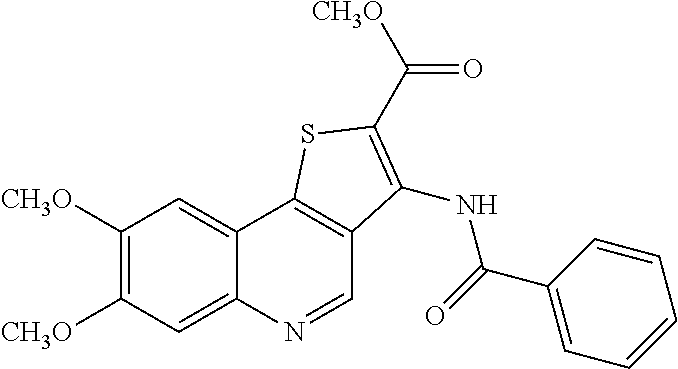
C1([CH3O])=C([CH3O])C=C2C(=C1)C1=C(C=N2)C(NC(C2=CC=CC=C2)=O)=C(C([CH3O])=O)S1
